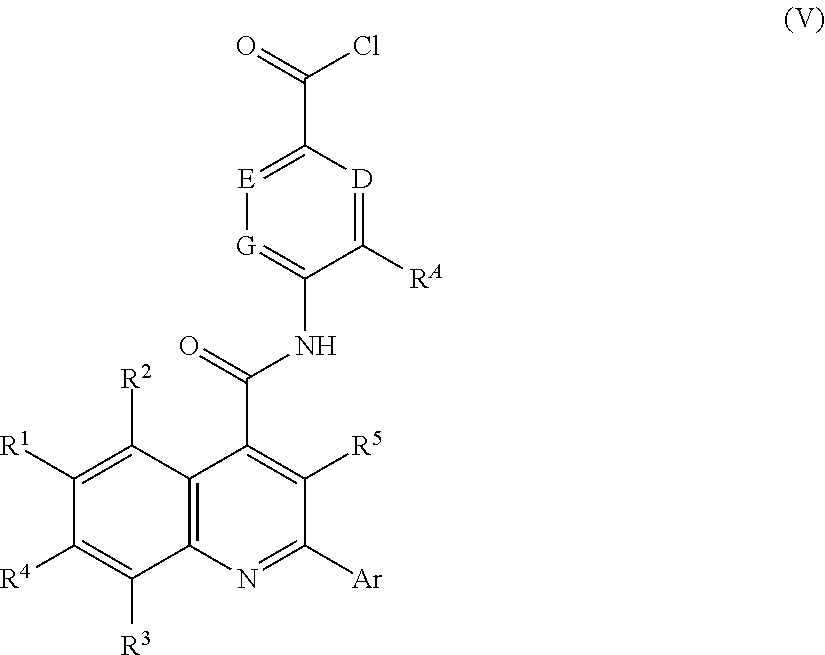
[Ar]C1=NC2=C(C(C(NC3=[G][E]=C(C(Cl)=O)[D]=C3[RA])=O)=C1[R5])C([R2])=C([R1])C([R4])=C2[R3]
